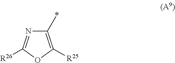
N1=C([R26])OC([R25])=C1*
